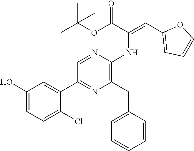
C1(O)=CC=C(Cl)C(C2=NC(CC3=CC=CC=C3)=C(NC(=CC3=CC=CO3)C(OC(C)(C)C)=O)N=C2)=C1
